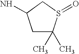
C1C(C)(C)S(=O)CC1N
